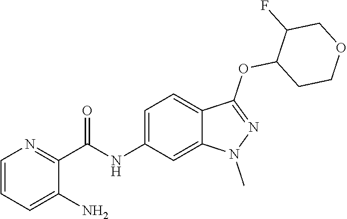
C(NC1=CC=C2C(=C1)N(C)N=C2OC1CCOCC1F)(C1=NC=CC=C1N)=O
